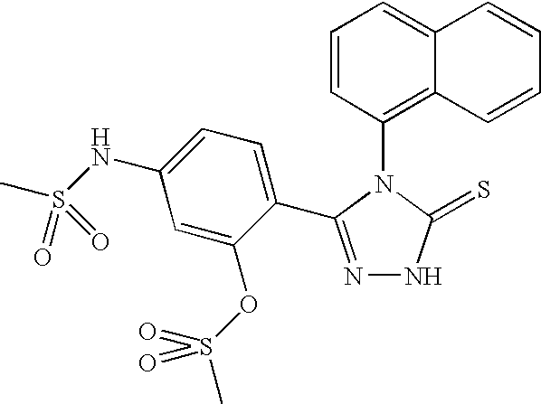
C1=CC(N2C(=S)NN=C2C2=CC=C(NS(C)(=O)=O)C=C2OS(C)(=O)=O)=C2C(=C1)C=CC=C2
